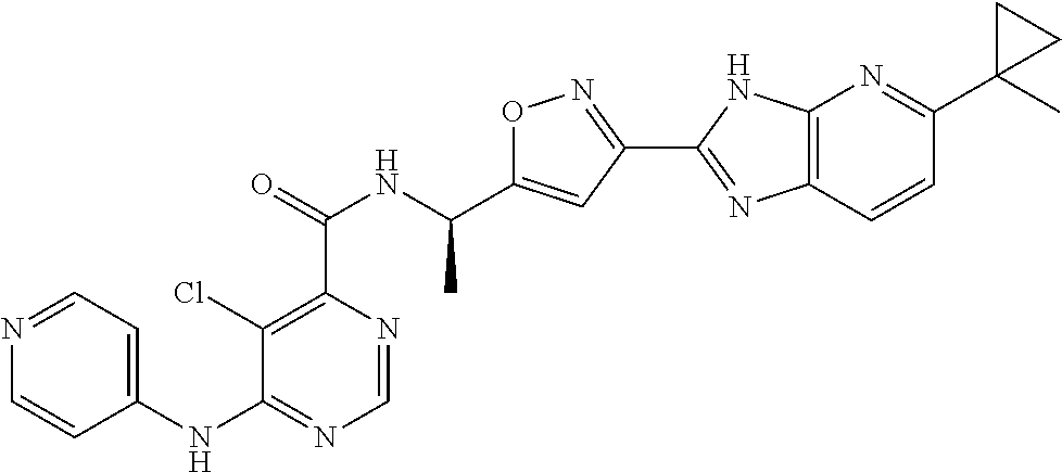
C1=NC(C(=O)NC(C2=CC(C3=NC4=C(N3)N=C(C3(C)CC3)C=C4)=NO2)C)=C(Cl)C(NC2=CC=NC=C2)=N1
